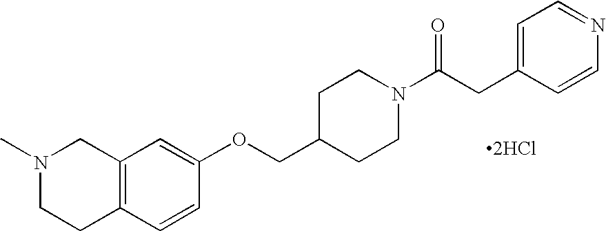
N1(C)CCC2=C(C1)C=C(OCC1CCN(C(CC3=CC=NC=C3)=O)CC1)C=C2.[2HCl]
